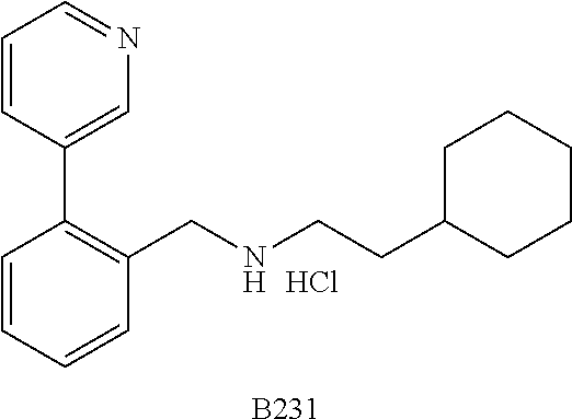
[B231].C1=CC=CC(CNCCC2CCCCC2)=C1C1=CN=CC=C1.Cl
